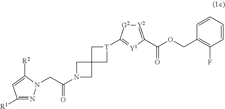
C1([R1])=NN(CC(N2CC3(C2)C[T](C2=[Y1]C(C(OCC4=C(F)C=CC=C4)=O)=[Y2][G2]2)C3)=O)C([R2])=C1
